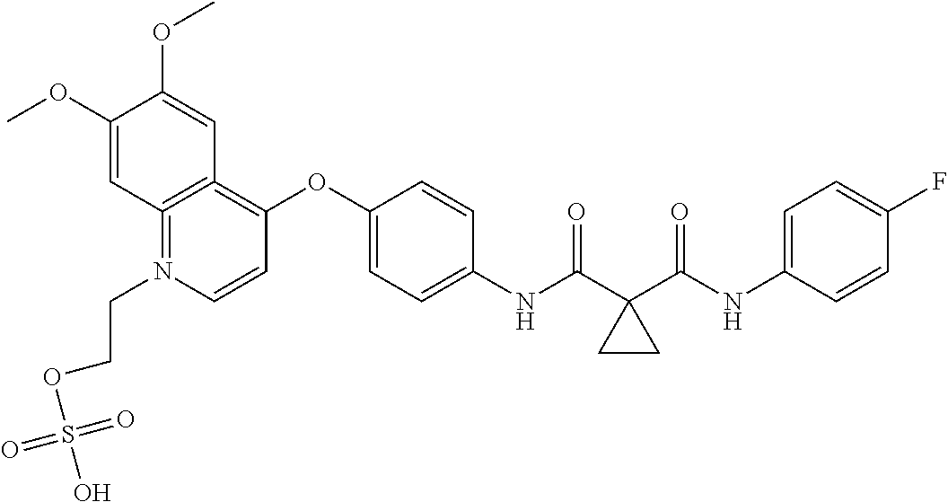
C1(OC)=CC2=C(=C(OC3=CC=C(NC(=O)C4(C(=O)NC5=CC=C(F)C=C5)CC4)C=C3)C=CN=2CCOS(O)(=O)=O)C=C1OC
